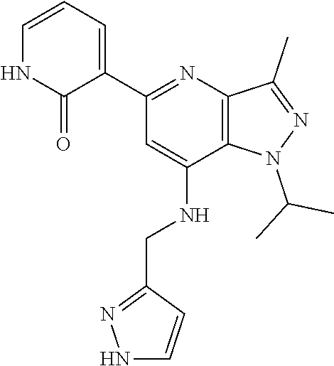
N1(C(C)C)C2=C(C(C)=N1)N=C(C1=CC=CNC1=O)C=C2NCC1=NNC=C1
